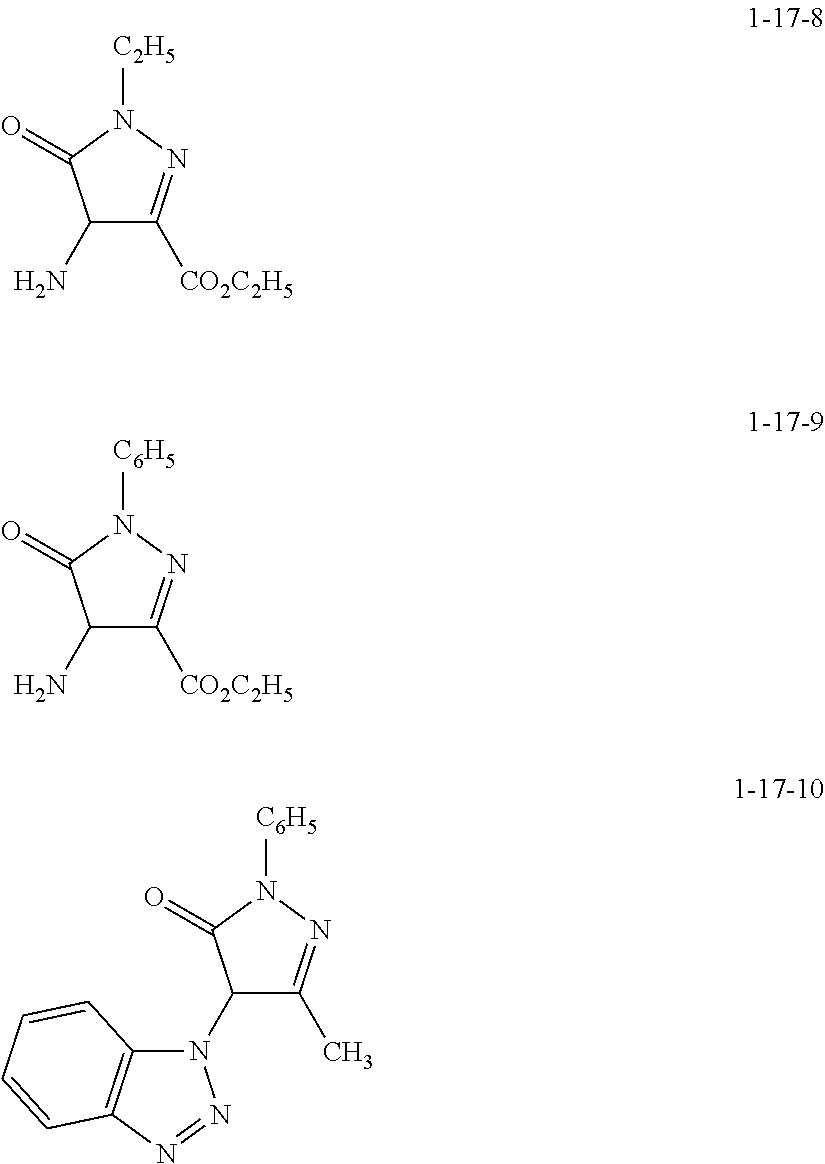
C1(N)C([CO2C2H5])=NN([C2H5])C1=O.C1(N)C([CO2C2H5])=NN([C6H5])C1=O.C1(N2C3=C(N=N2)C=CC=C3)C(C)=NN([C6H5])C1=O
